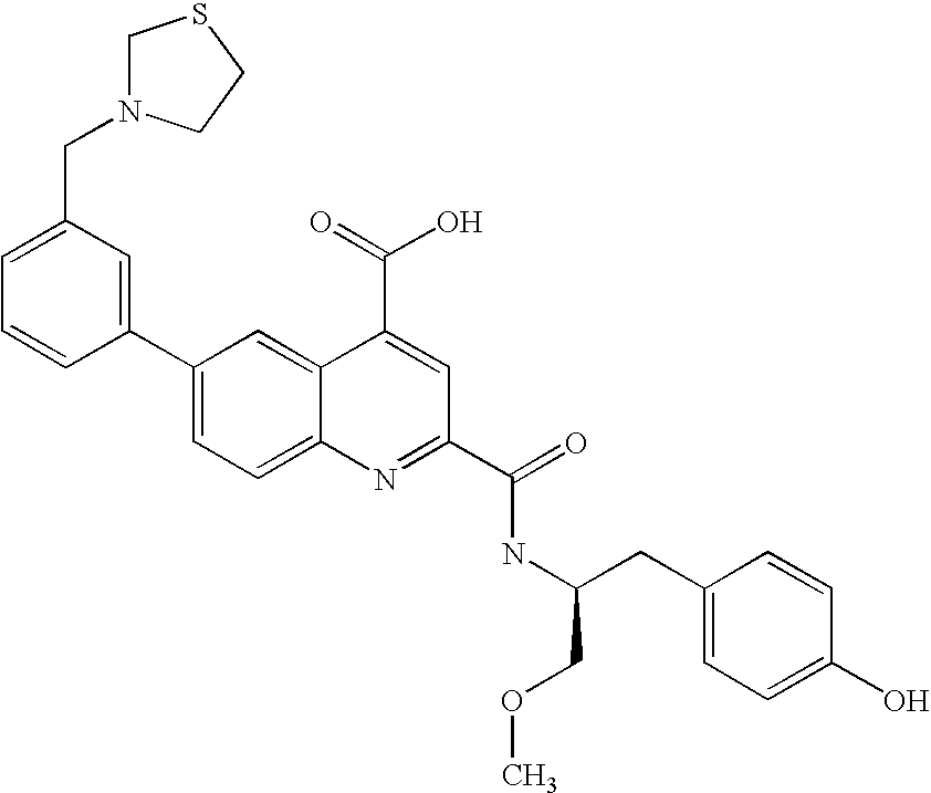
C1(CN2CSCC2)=CC=CC(C2=CC=C3C(=C2)C(C(O)=O)=CC(C(NC(CC2=CC=C(O)C=C2)COC)=O)=N3)=C1
